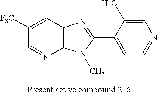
C12=C(C=C([F3C])C=N1)N=C(C1=CC=NC=C1C)N2C
